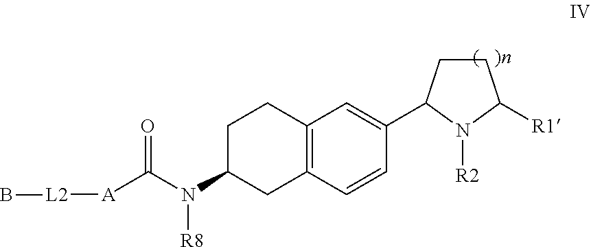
[A](C(N(C1CC2=C(CC1)C=C(C1CCC([R1])N1[R2])C=C2)[R8])=O)[L2]B
